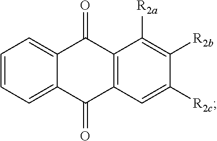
C1=CC=C2C(=C1)C(=O)C1=C(C2=O)C=C([R2c])C([R2b])=C1[R2a]
